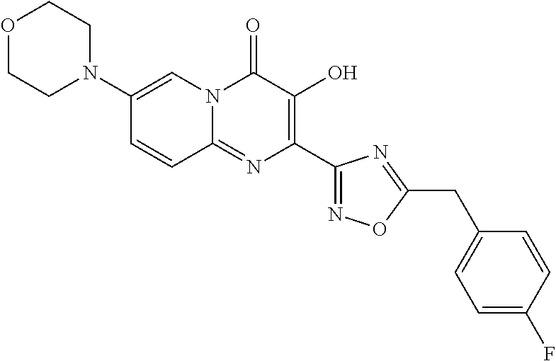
O1CCN(C2=CN3C(=NC(C4=NOC(CC5=CC=C(F)C=C5)=N4)=C(O)C3=O)C=C2)CC1
